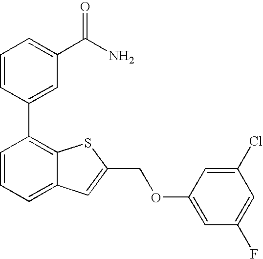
C1=CC(C2=C3C(=CC=C2)C=C(COC2=CC(F)=CC(Cl)=C2)S3)=CC(C(N)=O)=C1
